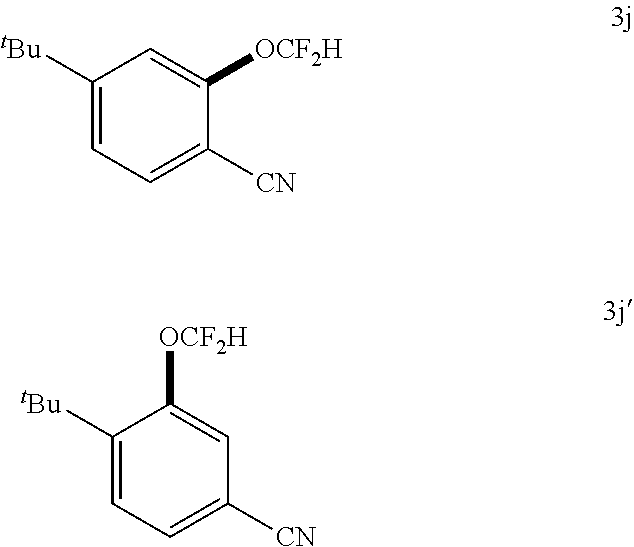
C1([tBu])=CC=C([CN])C([OCF2H])=C1.C1([tBu])=CC=C([CN])C=C1[OCF2H]
